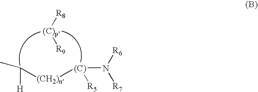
C([(CH2)n][(C)](N([R6])[R7])[R5])(C)[H].[(C)p]([R8])[R9]
